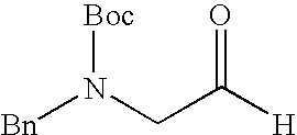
[Bn]N(CC([H])=O)[Boc]
